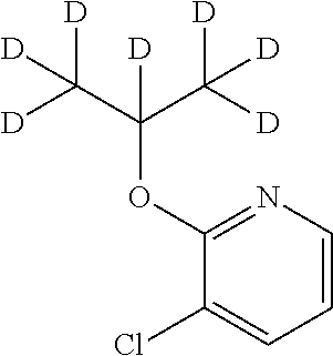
C1(OC(C([D])([D])[D])(C([D])([D])[D])[D])=NC=CC=C1Cl
